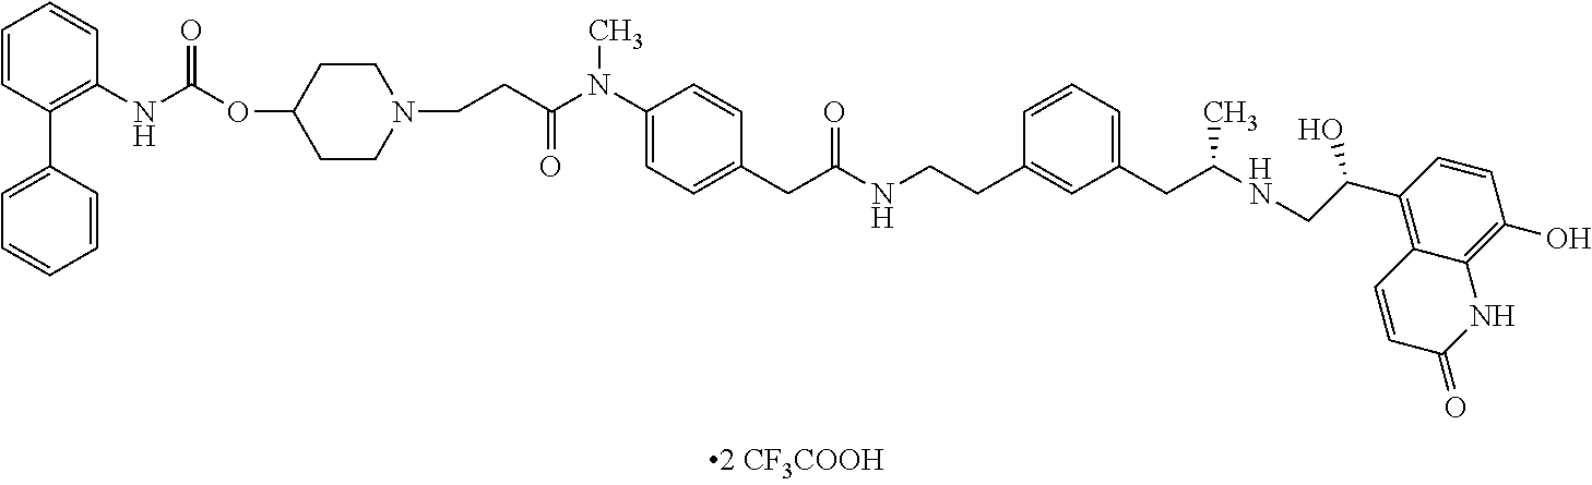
C1=CC(C2=CC=CC=C2)=C(NC(=O)OC2CCN(CCC(N(C3=CC=C(CC(NCCC4=CC(CC(NCC(O)C5=C6C(=C(O)C=C5)NC(=O)C=C6)C)=CC=C4)=O)C=C3)C)=O)CC2)C=C1
